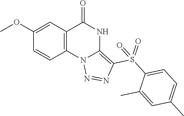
C1=CC2=C(C=C1OC)C(=O)NC1=C(S(C3=CC=C(C)C=C3C)(=O)=O)N=NN21
